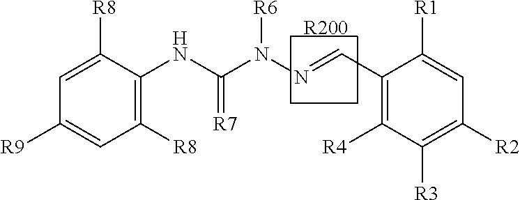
C1=C([R8])C(NC(N(N=CC2=C([R4])C([R3])=C([R2])C=C2[R1])[R6])=[R7])=C([R8])C=C1[R9].[R200]
